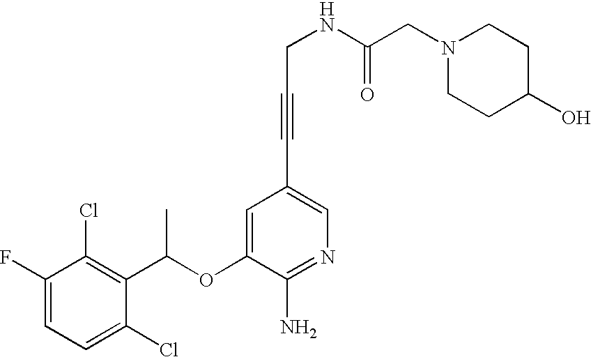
C1=C(F)C(Cl)=C(C(OC2=CC(C#CCNC(CN3CCC(O)CC3)=O)=CN=C2N)C)C(Cl)=C1
